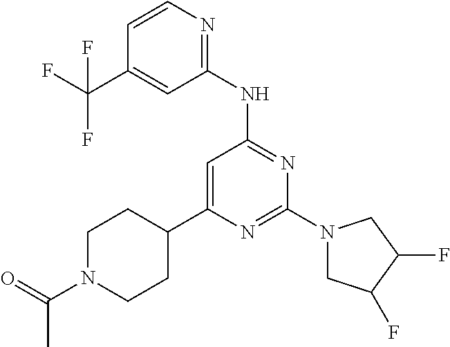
N1=C(N2CC(F)C(F)C2)N=C(NC2=NC=CC(C(F)(F)F)=C2)C=C1C1CCN(C(=O)C)CC1
